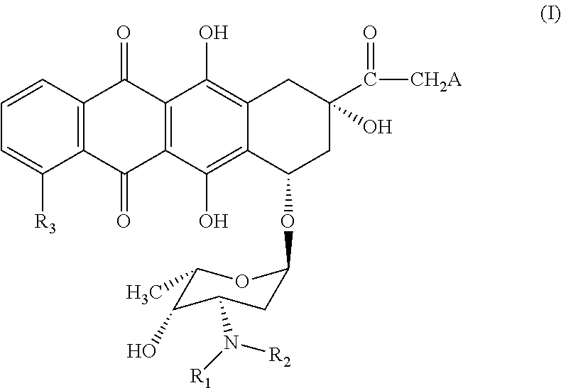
C1=CC2=C(C([R3])=C1)C(=O)C1=C(C2=O)C(O)=C2C(=C1O)C(OC1CC(N([R1])[R2])C(O)C(C)O1)CC(C([CH2A])=O)(O)C2
